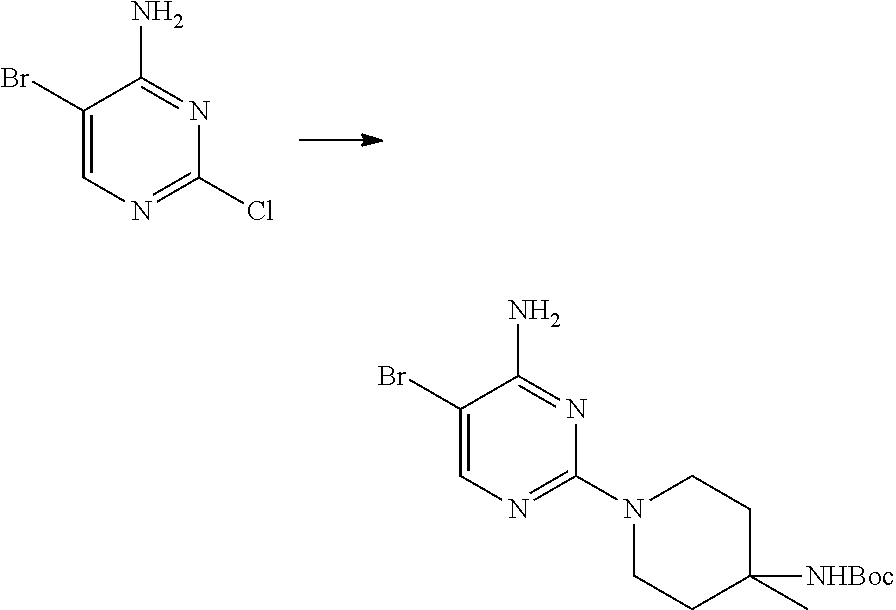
C1(Br)=CN=C(Cl)N=C1N.C1(Br)=CN=C(N2CCC(C)([NHBoc])CC2)N=C1N
